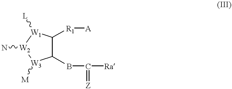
C1(BC([Ra])=[Z])C([R1][A])[W1]([L])[W2](N)[W3]1[M]
